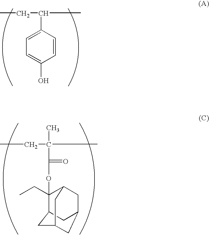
CCC(C)C1=CC=C(O)C=C1.CCC(C)(C)C(=O)OC1(CC)C2CC3CC1CC(C3)C2
